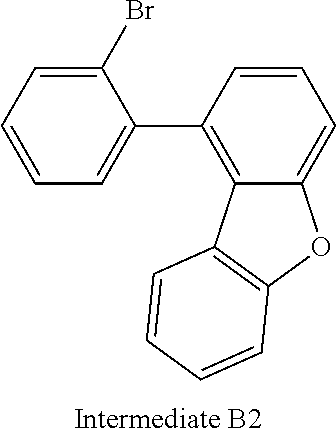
C1=C(Br)C(C2=C3C(=CC=C2)OC2=C3C=CC=C2)=CC=C1
